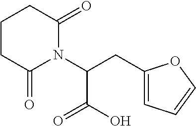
C1CCC(=O)N(C(CC2=CC=CO2)C(=O)O)C1=O
